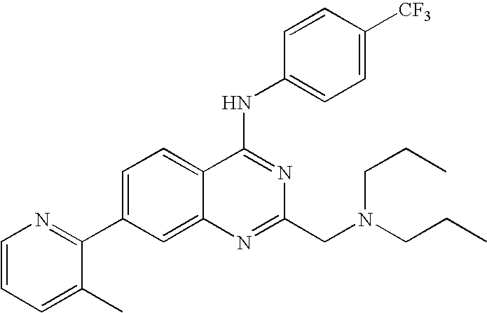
C1=CC=C(C)C(C2=CC=C3C(=C2)N=C(CN(CCC)CCC)N=C3NC2=CC=C([CF3])C=C2)=N1
